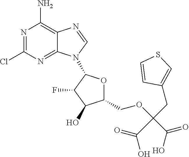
N1=C(Cl)N=C2C(=C1N)N=CN2C1OC(COC(CC2=CSC=C2)(C(=O)O)C(O)=O)C(O)C1F
